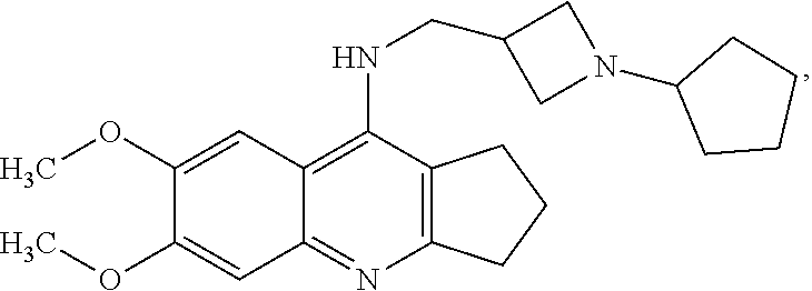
C12=C(N=C3C(=C1NCC1CN(C4CCCC4)C1)C=C(OC)C(OC)=C3)CCC2
